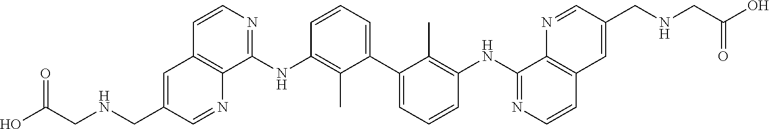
C1=CC=C(C2=CC=CC(NC3=NC=CC4=C3N=CC(CNCC(O)=O)=C4)=C2C)C(C)=C1NC1=NC=CC2=C1N=CC(CNCC(O)=O)=C2
